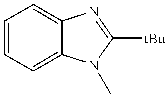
C1=CC=C2C(=C1)N=C([tBu])N2C
